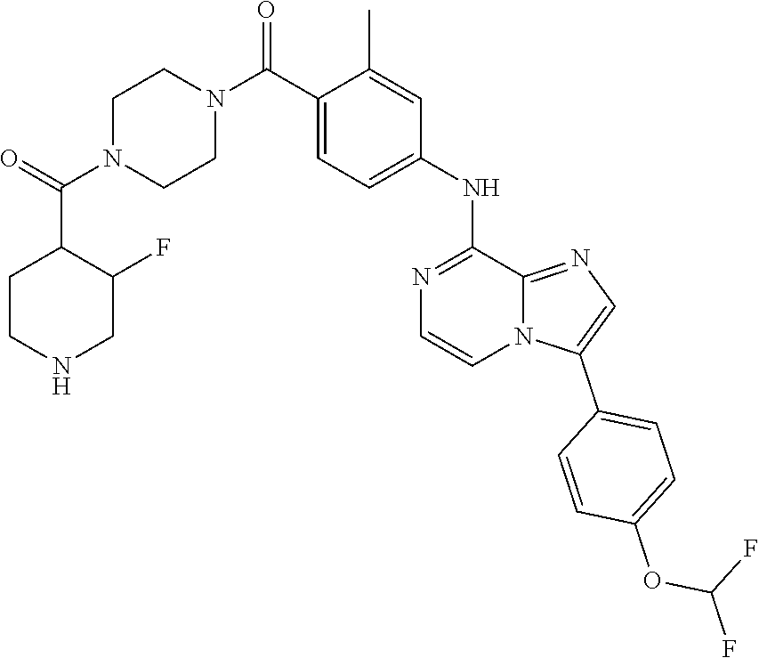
C1(C(=O)N2CCN(C(C3=CC=C(NC4=NC=CN5C(C6=CC=C(OC(F)F)C=C6)=CN=C54)C=C3C)=O)CC2)CCNCC1F
